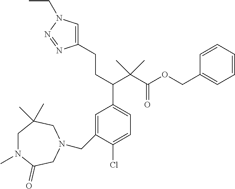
C(C1=CC(C(CCC2=CN(CC)N=N2)C(C(OCC2=CC=CC=C2)=O)(C)C)=CC=C1Cl)N1CC(=O)N(C)CC(C)(C)C1
